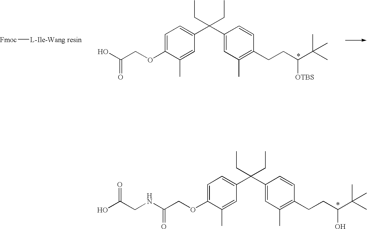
C1=C(OCC(O)=O)C(C)=CC(C(C2=CC(C)=C(CCC([OTBS])C(C)(C)C)C=C2)(CC)CC)=C1.[L-Ile-Wang resin][Fmoc].C1=C(OCC(NCC(O)=O)=O)C(C)=CC(C(C2=CC(C)=C(CCC(O)C(C)(C)C)C=C2)(CC)CC)=C1
